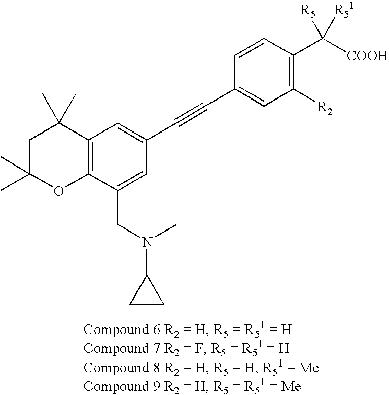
C1C(C)(C)OC2=C(C1(C)C)C=C(C#CC1=CC([R2])=C(C([COOH])([R5])[R51])C=C1)C=C2CN(C)C1CC1
